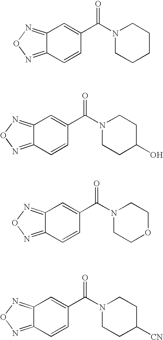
C12=NON=C1C=CC(C(N1CCCCC1)=O)=C2.C12=NON=C1C=CC(C(N1CCC(O)CC1)=O)=C2.C12=NON=C1C=CC(C(N1CCOCC1)=O)=C2.C12=NON=C1C=CC(C(N1CCC([CN])CC1)=O)=C2
